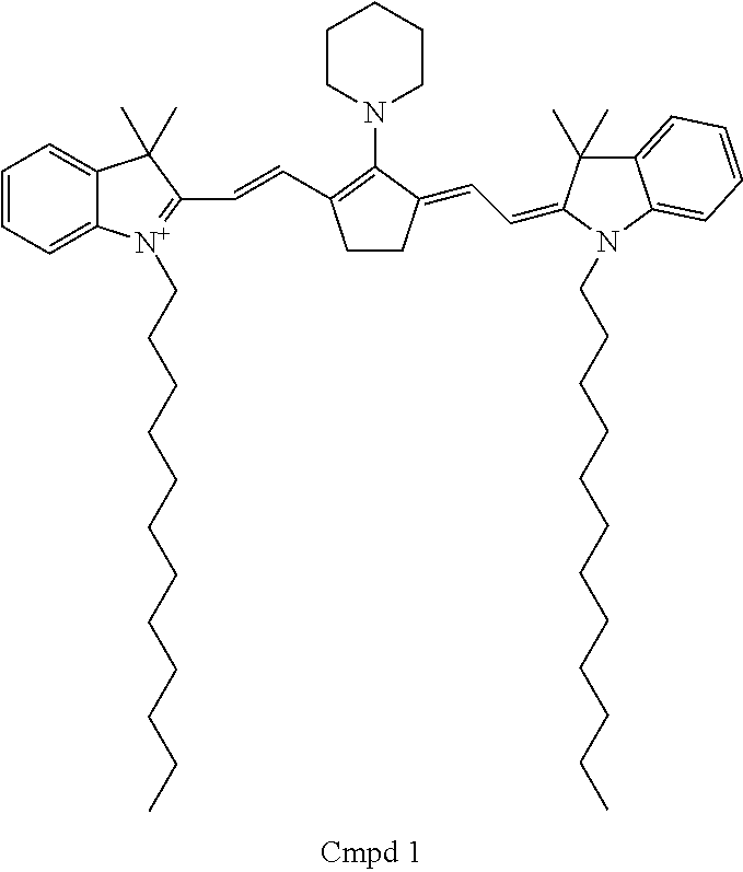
C1=CC=C2C(=C1)C(C)(C)C(C=CC1=C(N3CCCCC3)C(=CC=C3C(C)(C)C4=CC=CC=C4N3CCCCCCCCCCCC)CC1)=[N+]2CCCCCCCCCCCC
